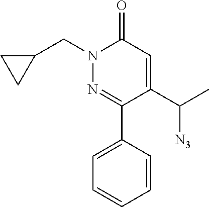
N1(CC2CC2)N=C(C2=CC=CC=C2)C(C(C)[N3])=CC1=O
